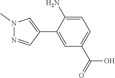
C1=C(N)C(C2=CN(C)N=C2)=CC(C(=O)O)=C1
